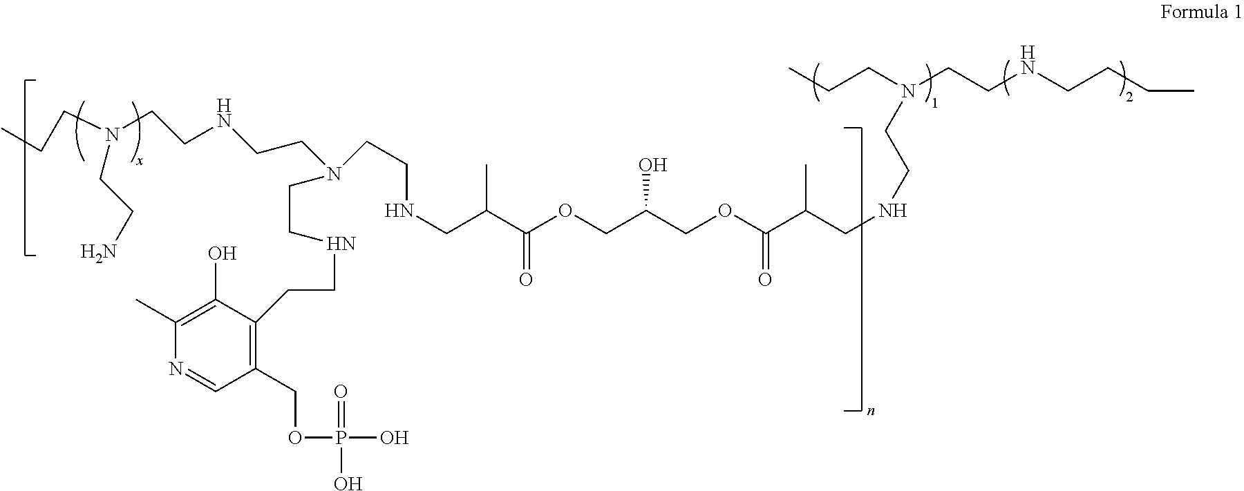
C(C(C(OCC(COC(C(CNCCN(CCC)CCNCCCC)C)=O)O)=O)C)NCCN(CCNCCC1=C(COP(=O)(O)O)C=NC(C)=C1O)CCNCCN(CCC)CCN
